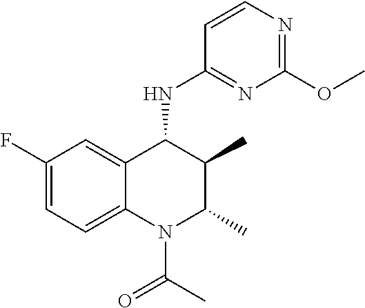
C1(F)=CC=C2C(=C1)C(NC1=NC(OC)=NC=C1)C(C)C(C)N2C(C)=O
